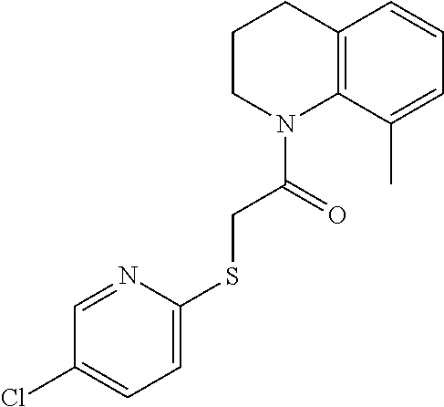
C1=CC2=C(C(C)=C1)N(C(CSC1=CC=C(Cl)C=N1)=O)CCC2
